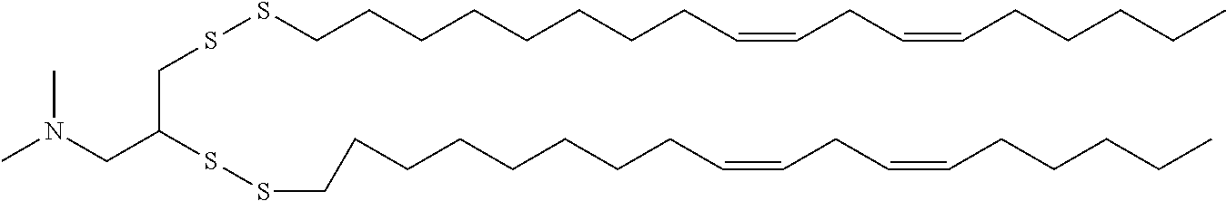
CN(CC(CSSCCCCCCCCC=CCC=CCCCCC)SSCCCCCCCCC=CCC=CCCCCC)C
